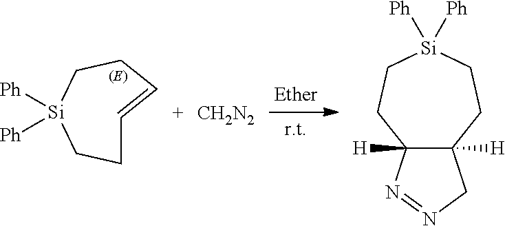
C1=CCC[Si]([Ph])([Ph])CC1.C12([H])C([H])(CC[Si]([Ph])([Ph])CC1)CN=N2.[CH2N2]
